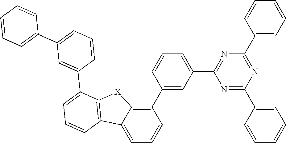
C1(C2=CC=CC(C3=C4C(=CC=C3)C3=C([X]4)C(C4=CC(C5=CC=CC=C5)=CC=C4)=CC=C3)=C2)=NC(C2=CC=CC=C2)=NC(C2=CC=CC=C2)=N1
